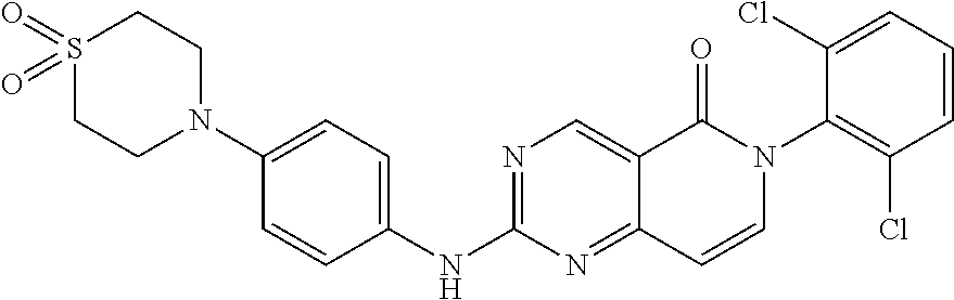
C1CN(C2=CC=C(NC3=NC=C4C(=N3)C=CN(C3=C(Cl)C=CC=C3Cl)C4=O)C=C2)CCS1(=O)=O
